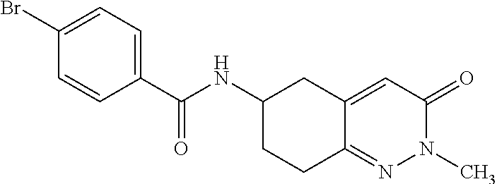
C1(Br)=CC=C(C(NC2CCC3=NN(C)C(=O)C=C3C2)=O)C=C1
